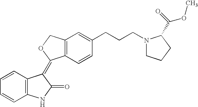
C1=CC=CC2=C1C(=C1C3=C(C=C(CCCN4CCCC4C(=O)OC)C=C3)CO1)C(=O)N2
